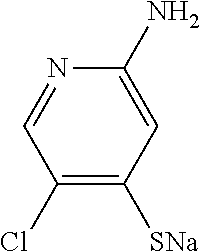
C1(Cl)=C([SNa])C=C(N)N=C1
